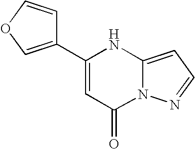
C1(C2=CC(=O)N3C(=CC=N3)N2)=COC=C1
